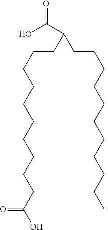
O=C(C(CCCCCCCCCCC(O)=O)CCCCCCCCCCC)O
